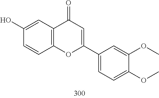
COC1=CC(C2=CC(=O)C3=C(C=CC(O)=C3)O2)=CC=C1OC
